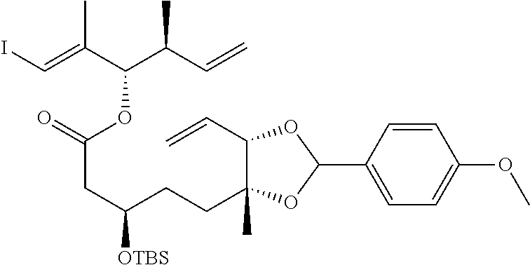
C1=CC(C2OC(C=C)C(CCC(CC(OC(C(C=C)C)C(=CI)C)=O)[OTBS])(C)O2)=CC=C1OC
